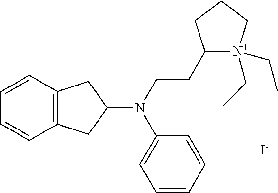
C1=CC2=C(C=C1)CC(N(C1=CC=CC=C1)CCC1[N+](CC)(CC)CCC1)C2.[I-]
